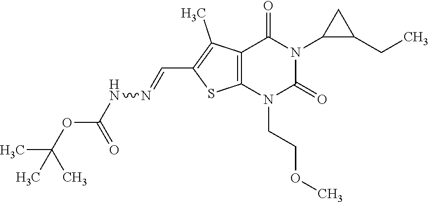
C12=C(N(CCOC)C(=O)N(C3C(CC)C3)C1=O)SC(C=NNC(=O)OC(C)(C)C)=C2C
